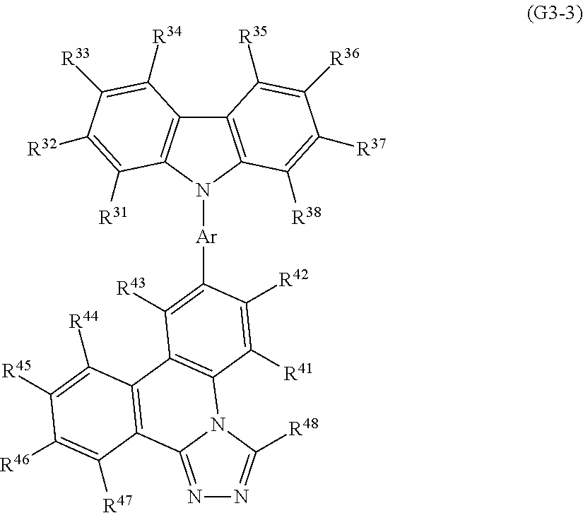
C12=NN=C([R48])N1C1=C(C3=C2C([R47])=C([R46])C([R45])=C3[R44])C([R43])=C([Ar]N2C3=C(C4=C2C([R31])=C([R32])C([R33])=C4[R34])C([R35])=C([R36])C([R37])=C3[R38])C([R42])=C1[R41]
